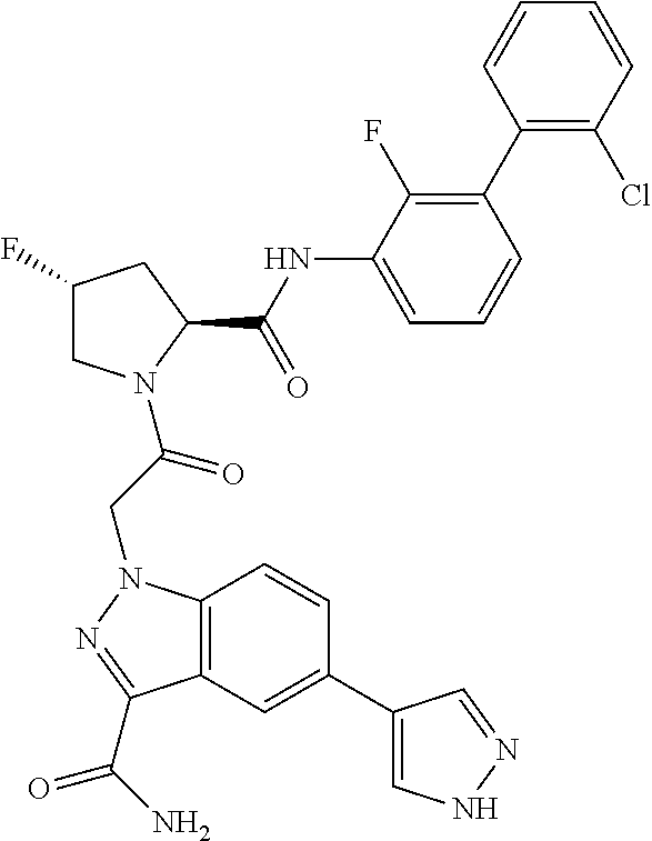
C1(C2=C(F)C(NC(C3CC(F)CN3C(=O)CN3C4=C(C=C(C5=CNN=C5)C=C4)C(C(=O)N)=N3)=O)=CC=C2)=C(Cl)C=CC=C1
